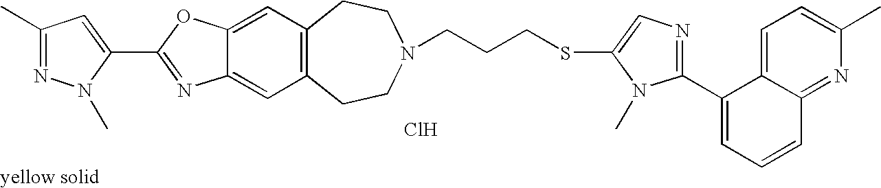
C12=C(C=C3C(=C1)N=C(C1=CC(C)=NN1C)O3)CCN(CCCSC1=CN=C(C3=CC=CC4=NC(C)=CC=C34)N1C)CC2.Cl
